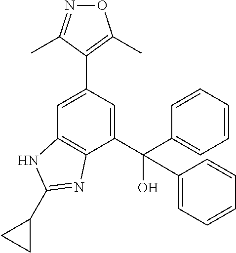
C1=C(C2=C(C)ON=C2C)C=C(C(O)(C2=CC=CC=C2)C2=CC=CC=C2)C2=C1NC(C1CC1)=N2
